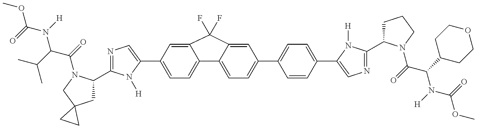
C1C(C2=NC=C(C3=CC=C4C(=C3)C(F)(F)C3=CC(C5=CC=C(C6=CN=C(C7CCCN7C(=O)C(C7CCOCC7)N([H])C(=O)OC)N6[H])C=C5)=CC=C43)N2[H])N(C(=O)C(C(C)C)N(C(=O)OC)[H])CC12CC2
